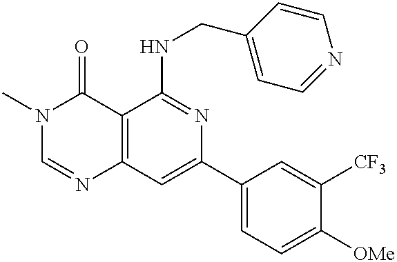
C12=C(C=C(C3=CC=C([OMe])C([CF3])=C3)N=C1NCC1=CC=NC=C1)N=CN(C)C2=O
